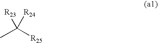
CC([R25])([R23])[R24]
